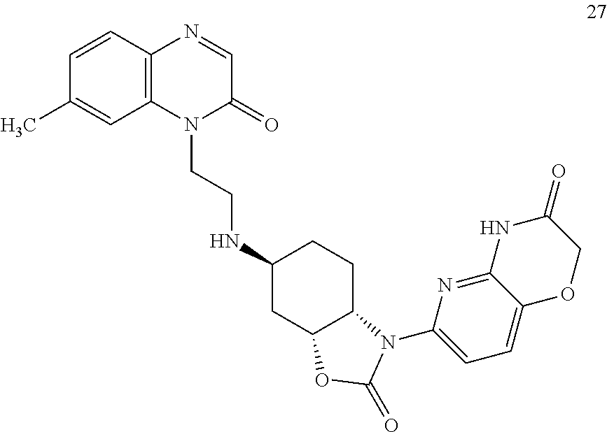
N1(CCNC2CC3C(CC2)N(C2=CC=C4C(=N2)NC(=O)CO4)C(=O)O3)C(=O)C=NC2=C1C=C(C)C=C2
